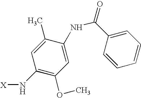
C1(N[X])=C(OC)C=C(NC(C2=CC=CC=C2)=O)C(C)=C1
